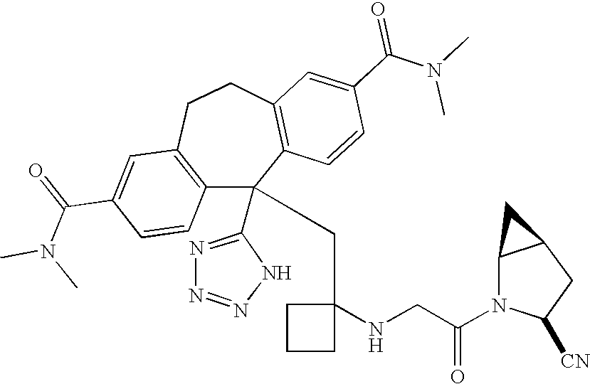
C1(C(=O)N(C)C)=CC2=C(C=C1)C(C1=NN=NN1)(CC1(NCC(N3C([CN])CC4C3C4)=O)CCC1)C1=C(CC2)C=C(C(N(C)C)=O)C=C1
